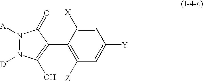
C1=C([X])C(C2=C(O)N([D])N([A])C2=O)=C([Z])C=C1[Y]
